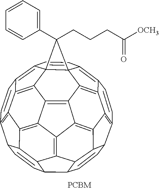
C1=CC2C3C4C1C1C5C4=C4C6=C3C3=C2C=CC2=C7C=CC8=C9C=CC%10=C%11C(=C4C4=C6C(=C32)C72C8(C4=C%119)C2(C2=CC=CC=C2)CCCC([OCH3])=O)C5C%10C=C1
